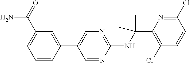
C1(C2=CN=C(NC(C)(C)C3=C(Cl)C=CC(Cl)=N3)N=C2)=CC(C(N)=O)=CC=C1
